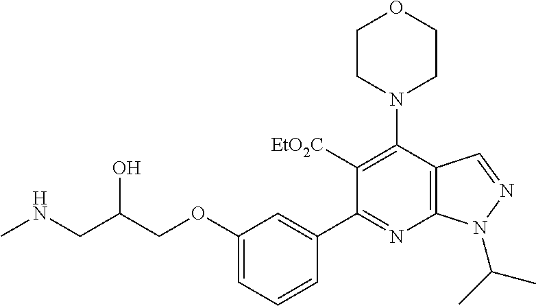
C1([EtO2C])=C(N2CCOCC2)C2=C(N=C1C1=CC(OCC(CNC)O)=CC=C1)N(C(C)C)N=C2
